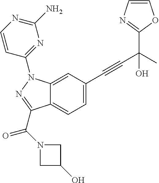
C1=C2C(=CC(C#CC(C3=NC=CO3)(O)C)=C1)N(C1=NC(N)=NC=C1)N=C2C(N1CC(O)C1)=O
